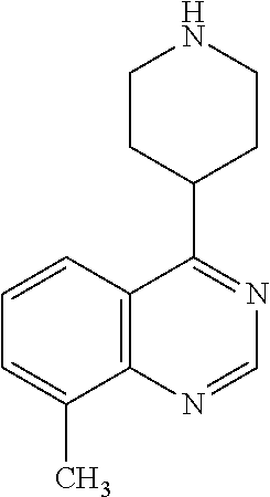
C12=C(N=CN=C1C1CCNCC1)C(C)=CC=C2
